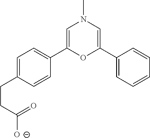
C1=C(CCC([O-])=O)C=CC(C2=CN(C)C=C(C3=CC=CC=C3)O2)=C1
